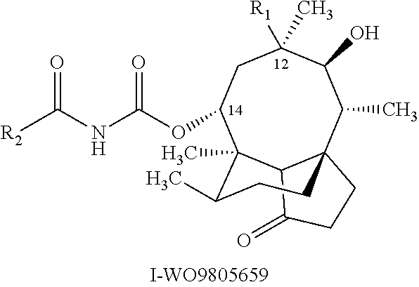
CC1C23CCC(=O)C2C(C)(C(OC(NC(=O)[R2])=O)CC([R1])(C)C1O)C(C)CC3
